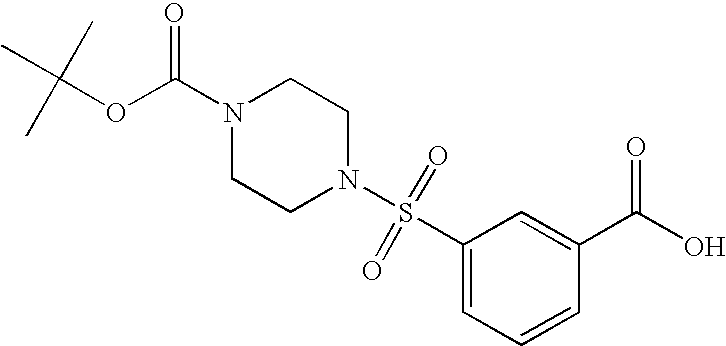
N1(C(OC(C)(C)C)=O)CCN(S(=O)(=O)C2=CC=CC(C(O)=O)=C2)CC1
